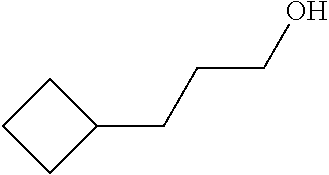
C1CCC1CCCO
